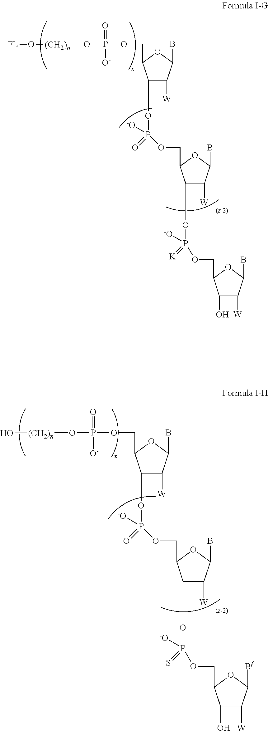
C1([W])C(B)OC(COP(=O)([O-])O[(CH2)n]O[FL])C1OP(OCC1C(OP([-O])(=[K])OCC2C(O)C([W])C(B)O2)C([W])C(B)O1)([-O])=O.C1([W])C(B)OC(COP(=O)([O-])O[(CH2)n]O)C1OP(OCC1C(OP([-O])(=S)OCC2C(O)C([W])C([Bf])O2)C([W])C(B)O1)([-O])=O
